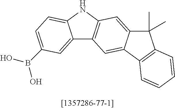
C12=CC(B(O)O)=CC=C1NC1=C2C=C2C(=C1)C(C)(C)C1=C2C=CC=C1
